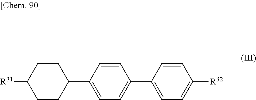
C1=CC([R32])=CC=C1C1=CC=C(C2CCC([R31])CC2)C=C1
